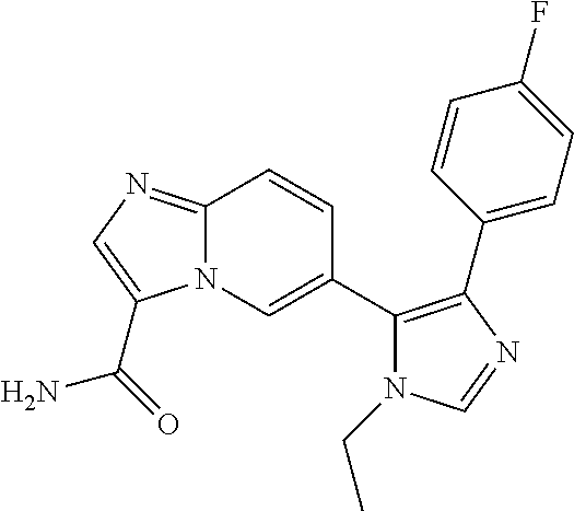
N12C(=NC=C1C(=O)N)C=CC(C1=C(C3=CC=C(F)C=C3)N=CN1CC)=C2
